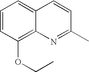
C1=CC(OCC)=C2C(=C1)C=CC(C)=N2
